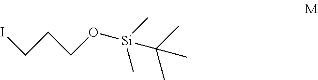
O([Si](C)(C)C(C)(C)C)CCCI
